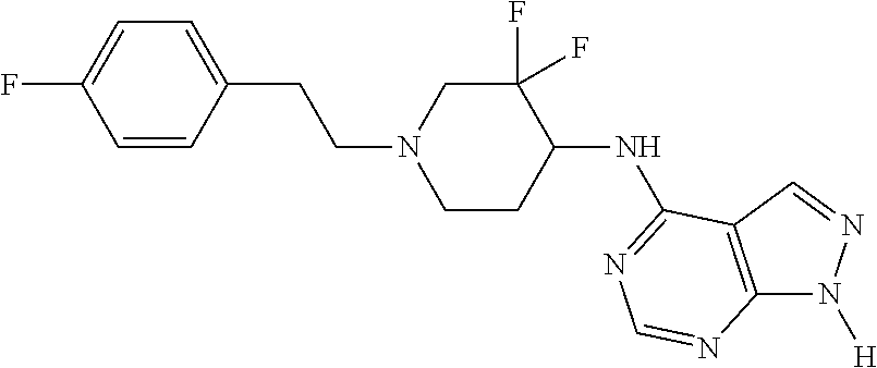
C1=CC(CCN2CCC(NC3=NC=NC4=C3C=NN4[H])C(F)(F)C2)=CC=C1F
